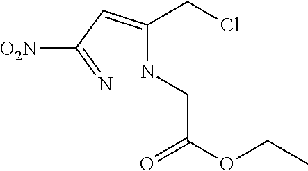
C(NCC(OCC)=O)(CCl)=CC(=N)[O2N]
